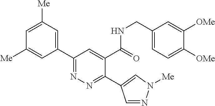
C1=C([Me])C=C(C2=NN=C(C3=CN([Me])N=C3)C(C(=O)NCC3=CC=C([OMe])C([OMe])=C3)=C2)C=C1[Me]
